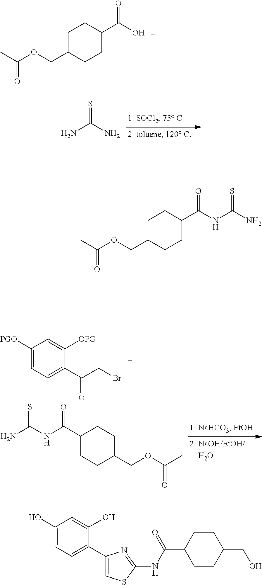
C1([PGO])=CC=C(C(CBr)=O)C([OPG])=C1.NC(N)=S.NC(NC(C1CCC(COC(C)=O)CC1)=O)=S.C1(C(O)=O)CCC(COC(C)=O)CC1.C1(C(NC(N)=S)=O)CCC(COC(C)=O)CC1.C1(O)=CC=C(C2=CSC(NC(C3CCC(CO)CC3)=O)=N2)C(O)=C1
